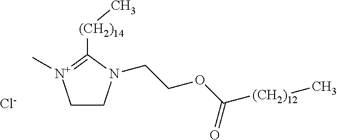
C1CN(CCOC([(CH2)12]C)=O)C([(CH2)14]C)=[N+]1C.[Cl-]
